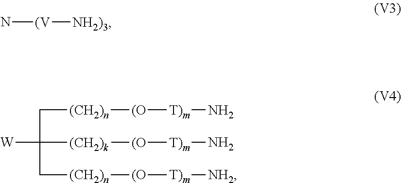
N[(V][NH2)3].[W]C(C[(CH2)n][(O][T)m]N)(C[(CH2)n][(O][T)m][NH2])[(CH2)k][(O][T)m]N
